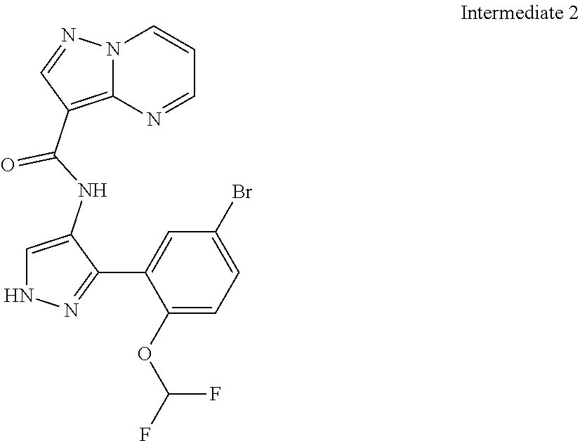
N12C(=C(C(NC3=CNN=C3C3=CC(Br)=CC=C3OC(F)F)=O)C=N1)N=CC=C2
